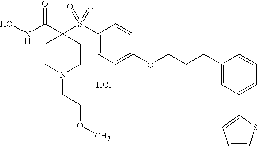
N(C(C1(S(C2=CC=C(OCCCC3=CC(C4=CC=CS4)=CC=C3)C=C2)(=O)=O)CCN(CCOC)CC1)=O)O.Cl
